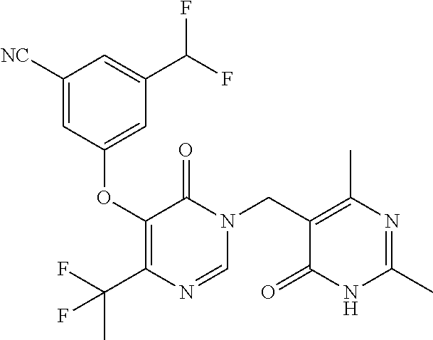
C1([NC])=CC(OC2=C(C(F)(C)F)N=CN(CC3=C(C)N=C(C)NC3=O)C2=O)=CC(C(F)F)=C1
